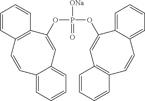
C12=C(C=C(OP([ONa])(=O)OC3=CC4=CC=CC=C4C=CC4=C3C=CC=C4)C3=CC=CC=C3C=C1)C=CC=C2
